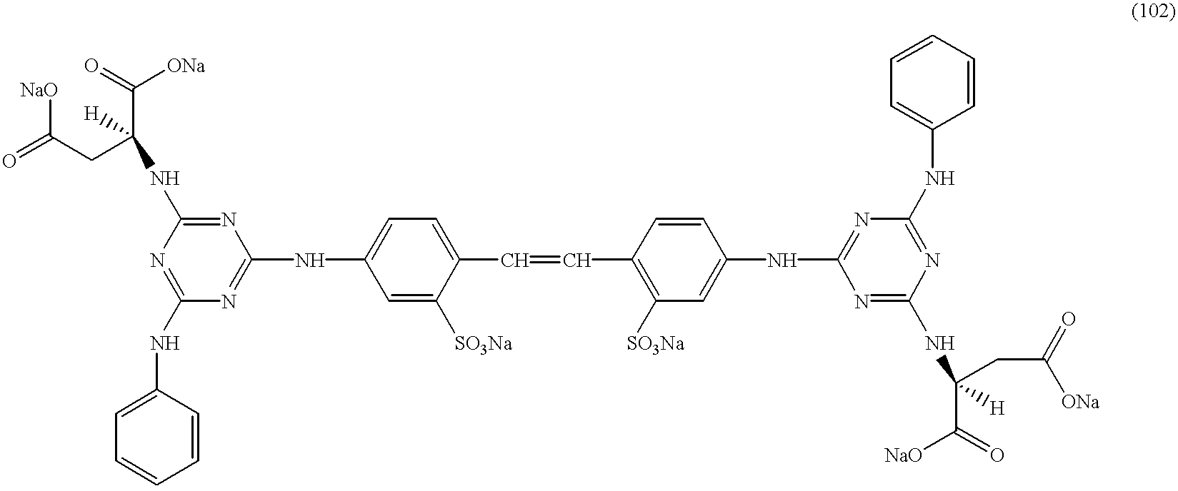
N1=C(NC2=CC=CC=C2)N=C(NC2=CC=C(C=CC3=C([SO3Na])C=C(NC4=NC(NC5=CC=CC=C5)=NC(NC(CC(=O)[ONa])(C([NaO])=O)[H])=N4)C=C3)C([SO3Na])=C2)N=C1NC(C(=O)[ONa])(CC(=O)[NaO])[H]
